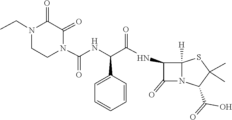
N1(CC)CCN(C(NC(C(=O)NC2C(=O)N3C(C(=O)O)C(C)(C)SC23[H])C2=CC=CC=C2)=O)C(=O)C1=O
